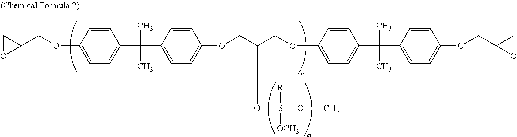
C1=CC(OCC2CO2)=CC=C1C(C1=CC=C(OCC(COC2=CC=C(C(C)(C)C3=CC=C(OCC4OC4)C=C3)C=C2)O[Si]([R])([OCH3])OC)C=C1)(C)C
